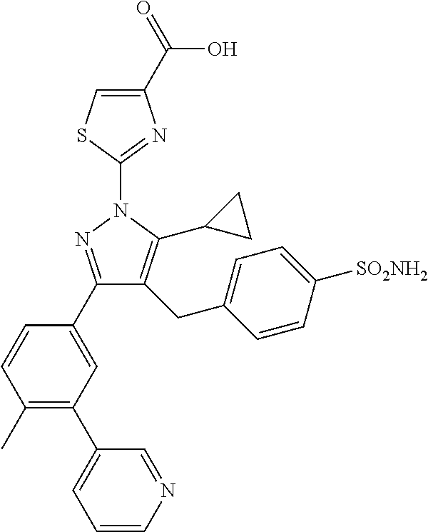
C1(C(=O)O)=CSC(N2N=C(C3=CC(C4=CC=CN=C4)=C(C)C=C3)C(CC3=CC=C([SO2NH2])C=C3)=C2C2CC2)=N1
